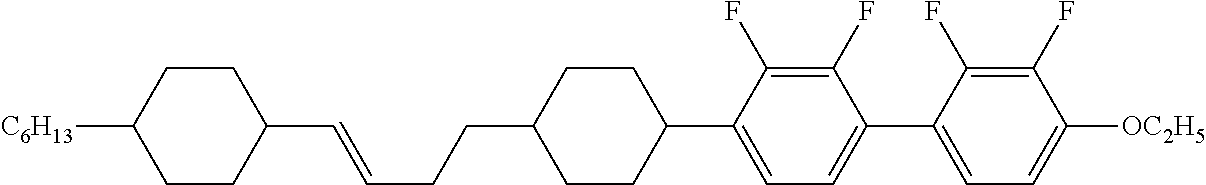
C1(C=CCCC2CCC(C3=CC=C(C4=CC=C([OC2H5])C(F)=C4F)C(F)=C3F)CC2)CCC([C6H13])CC1
